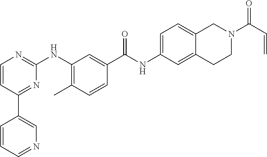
C1(C2=CN=CC=C2)=NC(NC2=C(C)C=CC(C(NC3=CC=C4C(=C3)CCN(C(C=C)=O)C4)=O)=C2)=NC=C1
